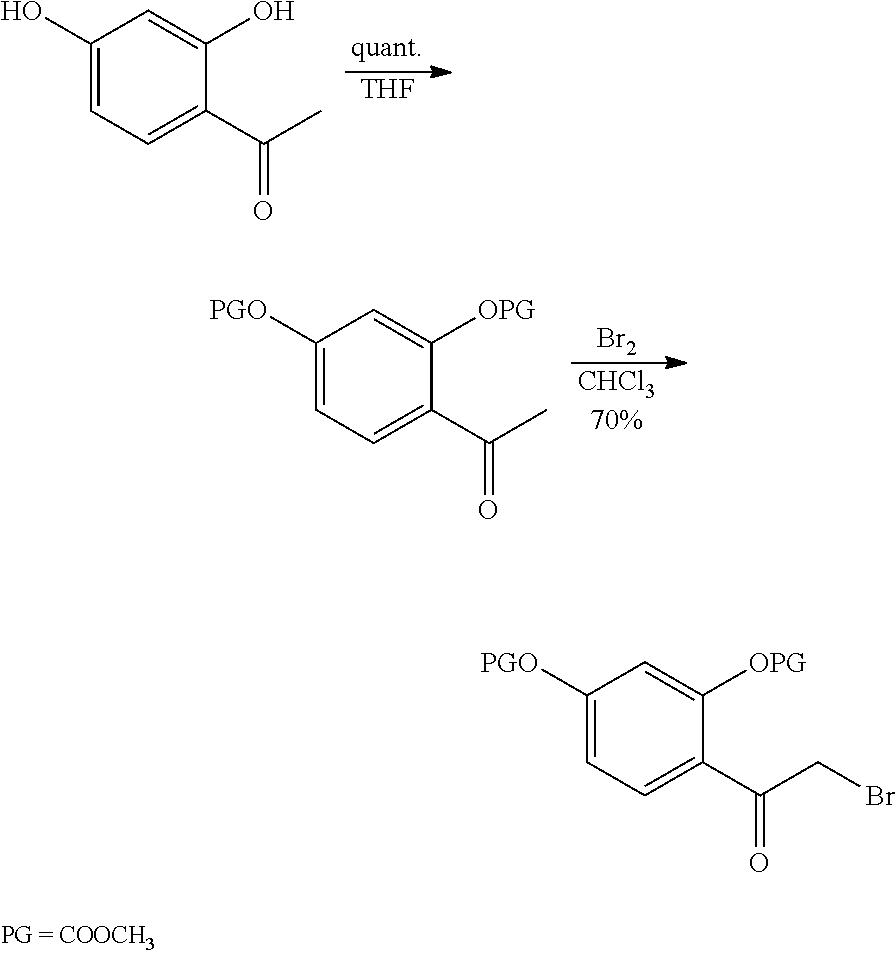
[THF].C1(O)=CC=C(C(C)=O)C(O)=C1.[CHCl370%].[Br2].C1([PGO])=CC=C(C(C)=O)C([OPG])=C1.C1([PGO])=CC=C(C(CBr)=O)C([OPG])=C1
